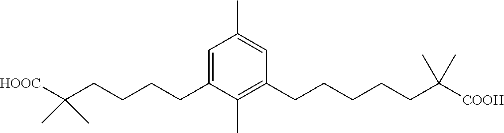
C1(CCCCC(C)(C)[HOOC])=CC(C)=CC(CCCCCC(C)(C)[COOH])=C1C
